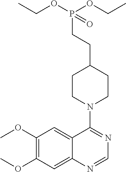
C1(OC)=C(OC)C=C2C(=C1)C(N1CCC(CCP(OCC)(OCC)=O)CC1)=NC=N2
